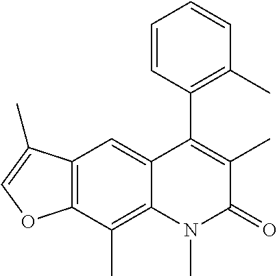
C12=C(C(C)=C3C(=C1)C(C1=C(C)C=CC=C1)=C(C)C(=O)N3C)OC=C2C
